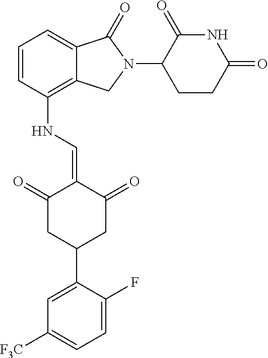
C1=CC(NC=C2C(=O)CC(C3=CC([F3C])=CC=C3F)CC2=O)=C2C(=C1)C(=O)N(C1CCC(=O)NC1=O)C2
